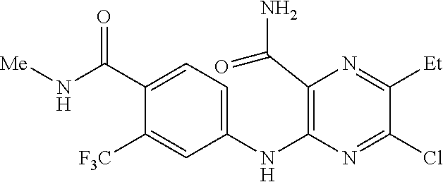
C1(NC2=C(C(N)=O)N=C([Et])C(Cl)=N2)=CC=C(C(N[Me])=O)C([F3C])=C1
